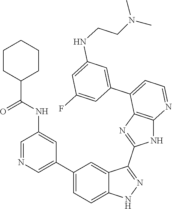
C1=NC=C(C2=CC=C3C(=C2)C(C2=NC4=C(N2)N=CC=C4C2=CC(NCCN(C)C)=CC(F)=C2)=NN3)C=C1NC(=O)C1CCCCC1
